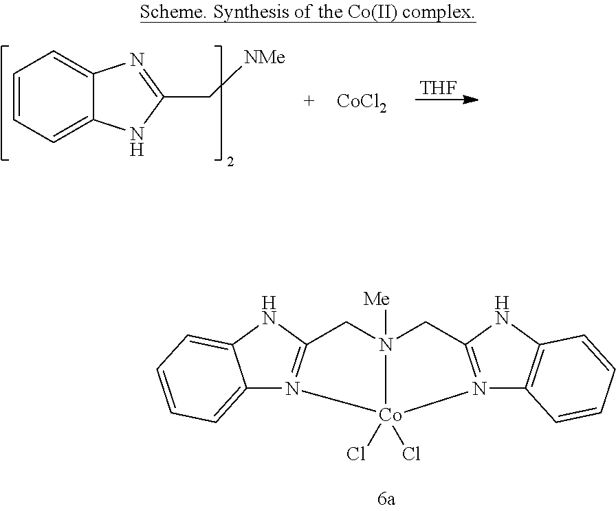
C12=CC=CC=C1NC1=N2[Co]2(Cl)(Cl)N([Me])(C1)CC1=N2C2=C(N1)C=CC=C2.C1=CC=C2C(=C1)N=C(C[NMe])N2.[CoCl2].[THF]
